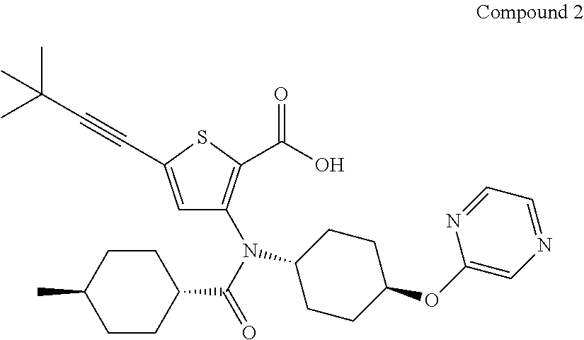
C1=C(C#CC(C)(C)C)SC(C(O)=O)=C1N(C(=O)C1CCC(C)CC1)C1CCC(OC2=CN=CC=N2)CC1
